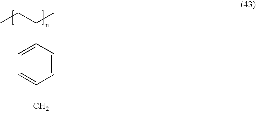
C(C(C)C1=CC=C(CC)C=C1)C
